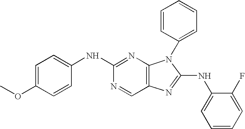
C1=C(OC)C=CC(NC2=NC3=C(C=N2)N=C(NC2=CC=CC=C2F)N3C2=CC=CC=C2)=C1
